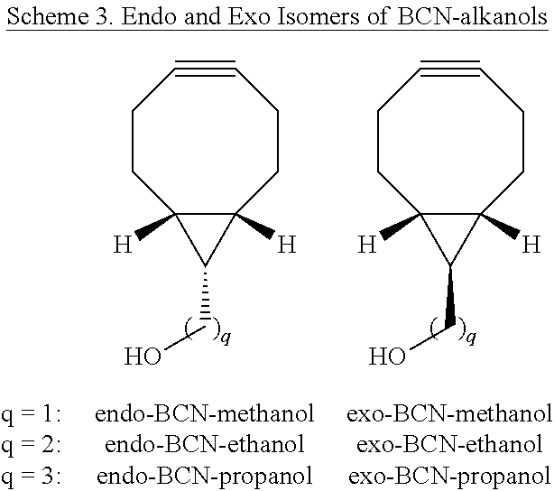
C1CC2([H])C([H])(CCC#C1)C2CO.C1CC2([H])C([H])(CCC#C1)C2CO
